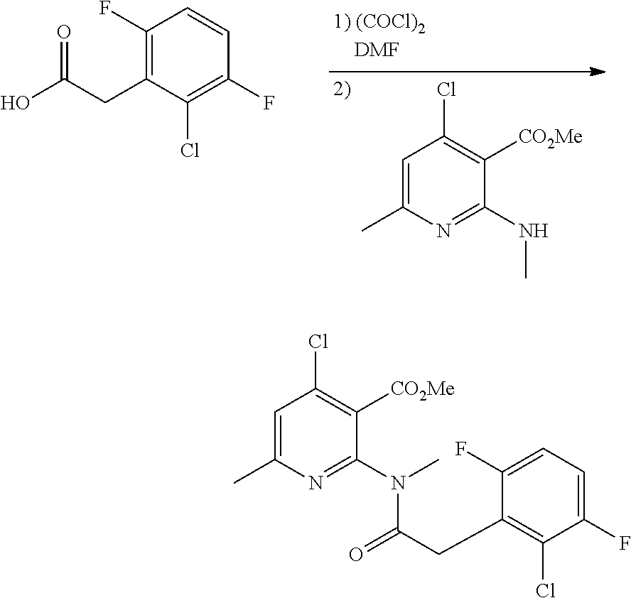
C1=C(C)N=C(NC)C([CO2Me])=C1Cl.C1(F)=C(CC(O)=O)C(Cl)=C(F)C=C1.C1(F)=CC=C(F)C(Cl)=C1CC(=O)N(C1=NC(C)=CC(Cl)=C1[CO2Me])C
